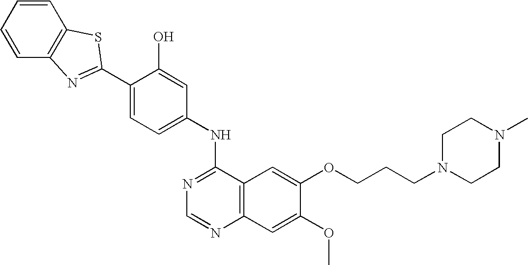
C1=CC=CC2=C1SC(C1=CC=C(NC3=NC=NC4=C3C=C(OCCCN3CCN(C)CC3)C(OC)=C4)C=C1O)=N2
